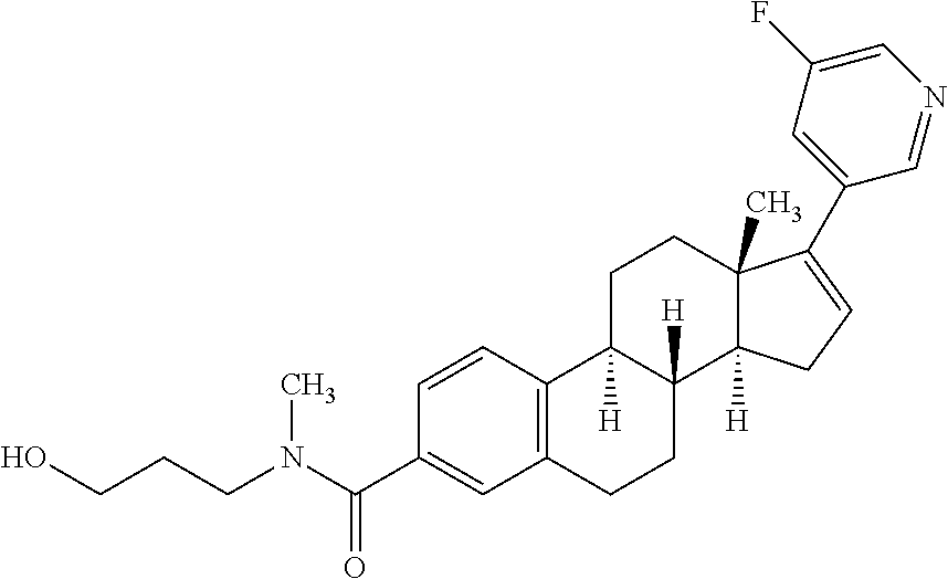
C1C2([H])C([H])(C3([H])C(C)(C1)C(C1=CC(F)=CN=C1)=CC3)CCC1=C2C=CC(C(N(CCCO)C)=O)=C1
